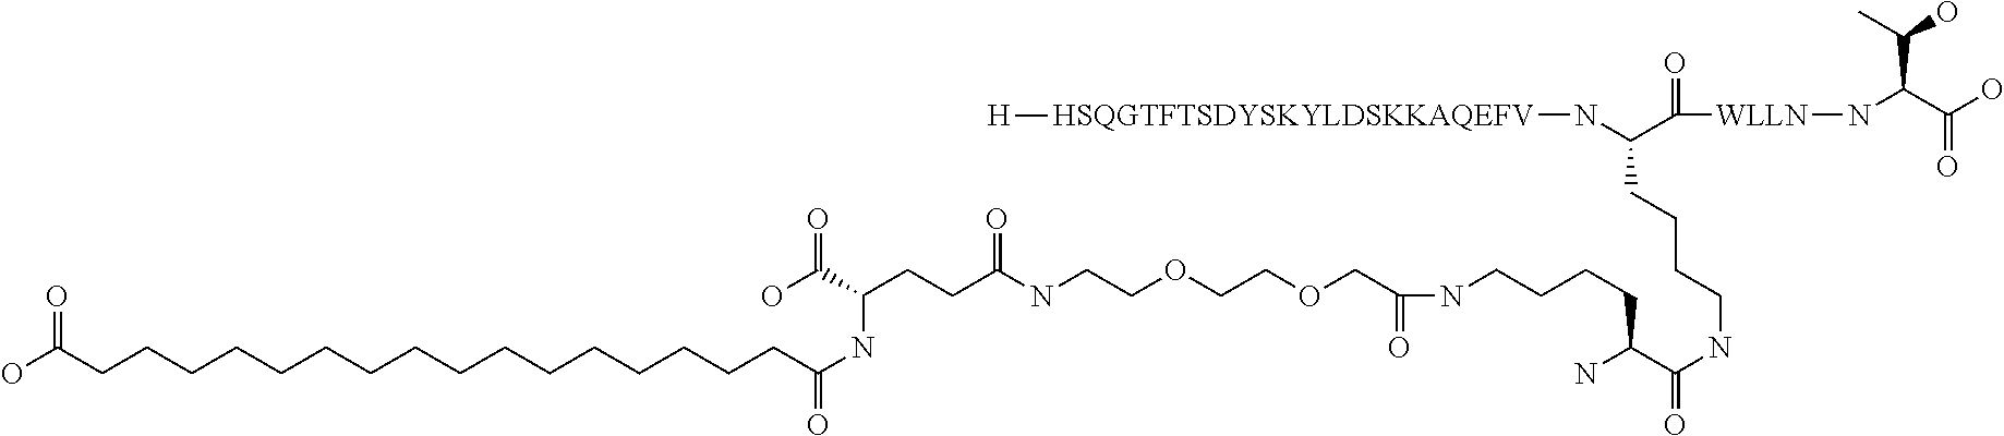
O=C(NCCCCC(C(=O)[WLLN]NC(C(O)C)C(=O)O)N[HSQGTFTSDYSKYLDSKKAQEFV][H])C(CCCCNC(COCCOCCNC(CCC(NC(CCCCCCCCCCCCCCCCC(=O)O)=O)C(=O)O)=O)=O)N
